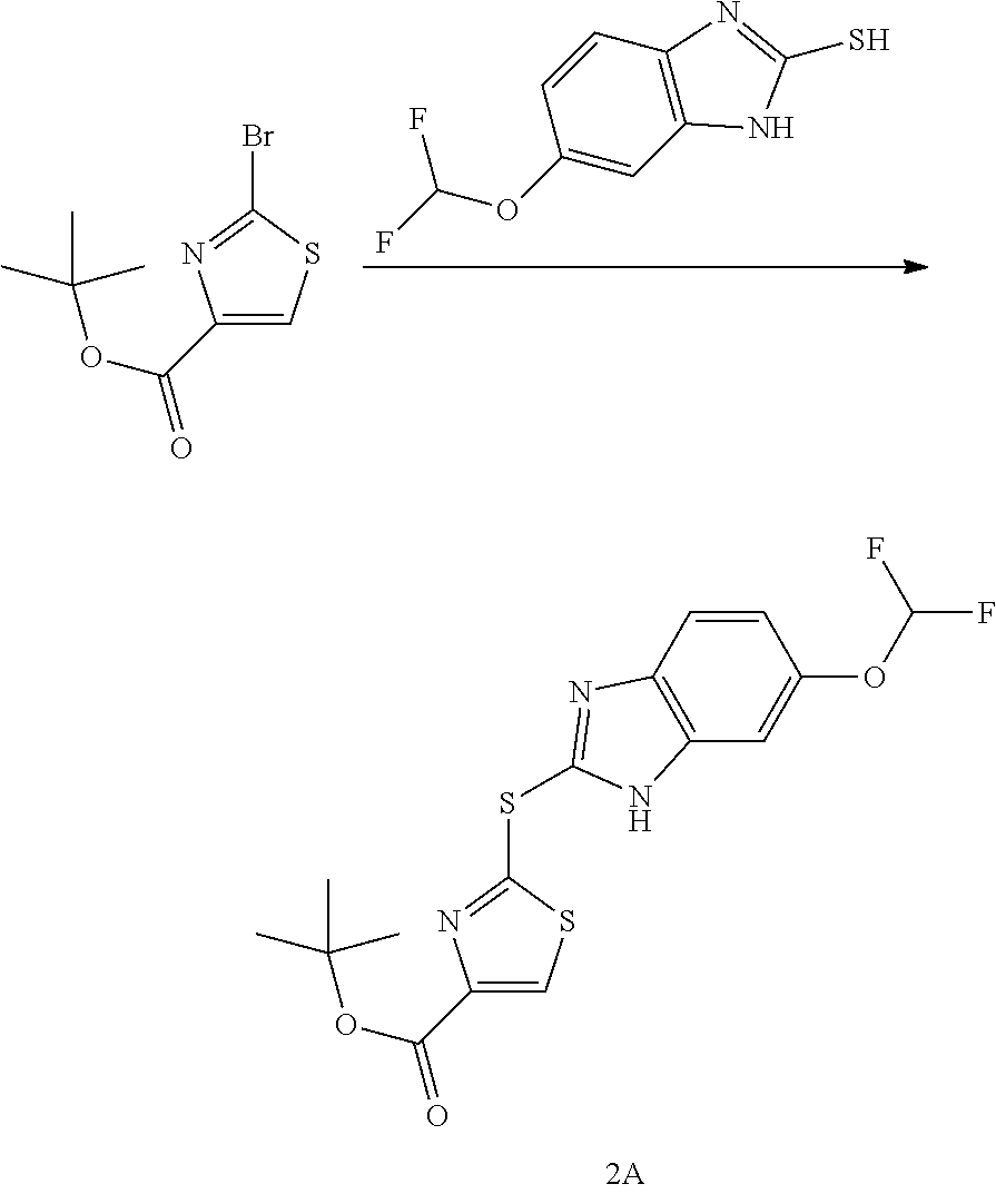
C1(OC(F)F)=CC2=C(C=C1)N=C(S)N2.C1(C(OC(C)(C)C)=O)=CSC(Br)=N1.C1(C(OC(C)(C)C)=O)=CSC(SC2=NC3=C(C=C(OC(F)F)C=C3)N2)=N1
